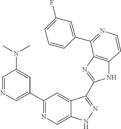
C1=NC=C(C2=NC=C3C(=C2)C(C2=NC4=C(N2)C=CN=C4C2=CC(F)=CC=C2)=NN3)C=C1N(C)C
